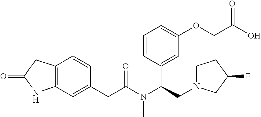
C12=C(C=C(CC(N(C(CN3CCC(F)C3)C3=CC(OCC(=O)O)=CC=C3)C)=O)C=C1)NC(=O)C2
